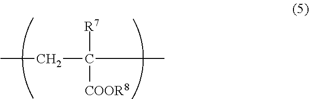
CCC(C)([R7])[COOR8]
